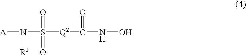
S([Q2]C(NO)=O)(N([R1])[A])(=O)=O
